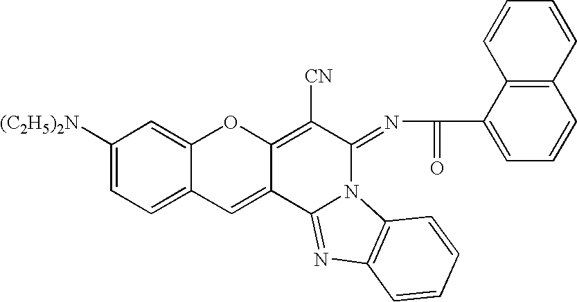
C1([(C2H5)2N])=CC=C2C(=C1)OC1=C([CN])C(=NC(C3=CC=CC4=C3C=CC=C4)=O)N3C(=NC4=C3C=CC=C4)C1=C2
